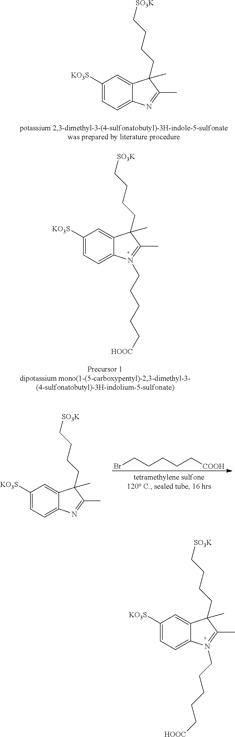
C1([KO3S])=CC=C2C(=C1)C(C)(CCCC[SO3K])C(C)=N2.C1([KO3S])=CC=C2C(=C1)C(C)(CCCC[SO3K])C(C)=N2CCCCC[HOOC].C1([KO3S])=CC=C2C(=C1)C(C)(CCCC[SO3K])C(C)=N2.BrCCCCC[COOH].C1([KO3S])=CC=C2C(=C1)C(C)(CCCC[SO3K])C(C)=N2CCCCC[HOOC]
